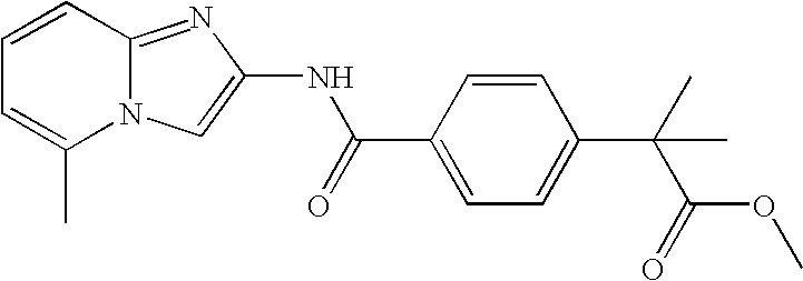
C1=CC2=NC(NC(=O)C3=CC=C(C(C)(C)C(OC)=O)C=C3)=CN2C(C)=C1
